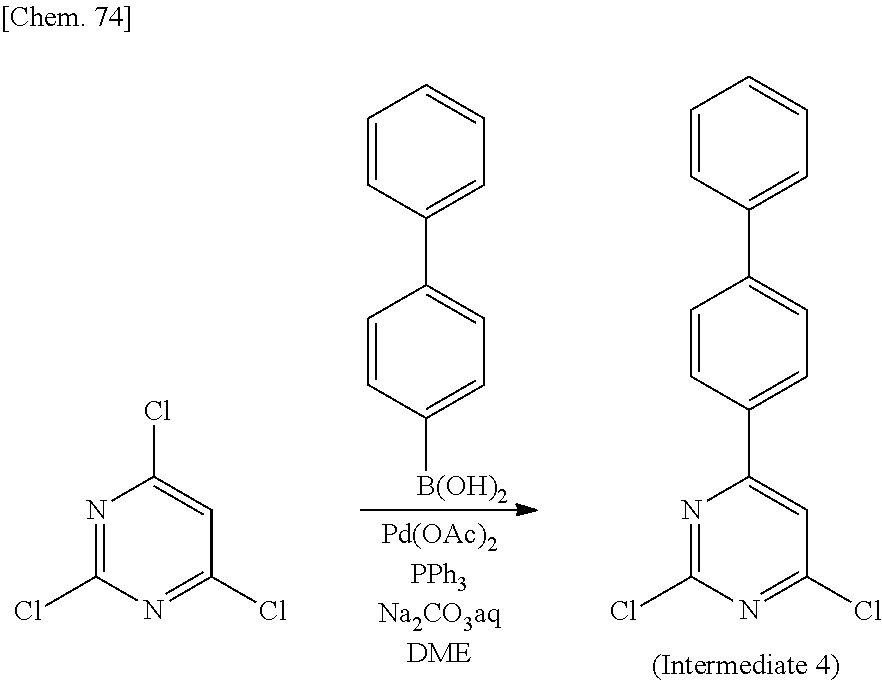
N1=C(Cl)N=C(Cl)C=C1C1=CC=C(C2=CC=CC=C2)C=C1.C1=CC(C2=CC=C([B(OH)2])C=C2)=CC=C1.N1=C(Cl)N=C(Cl)C=C1Cl
